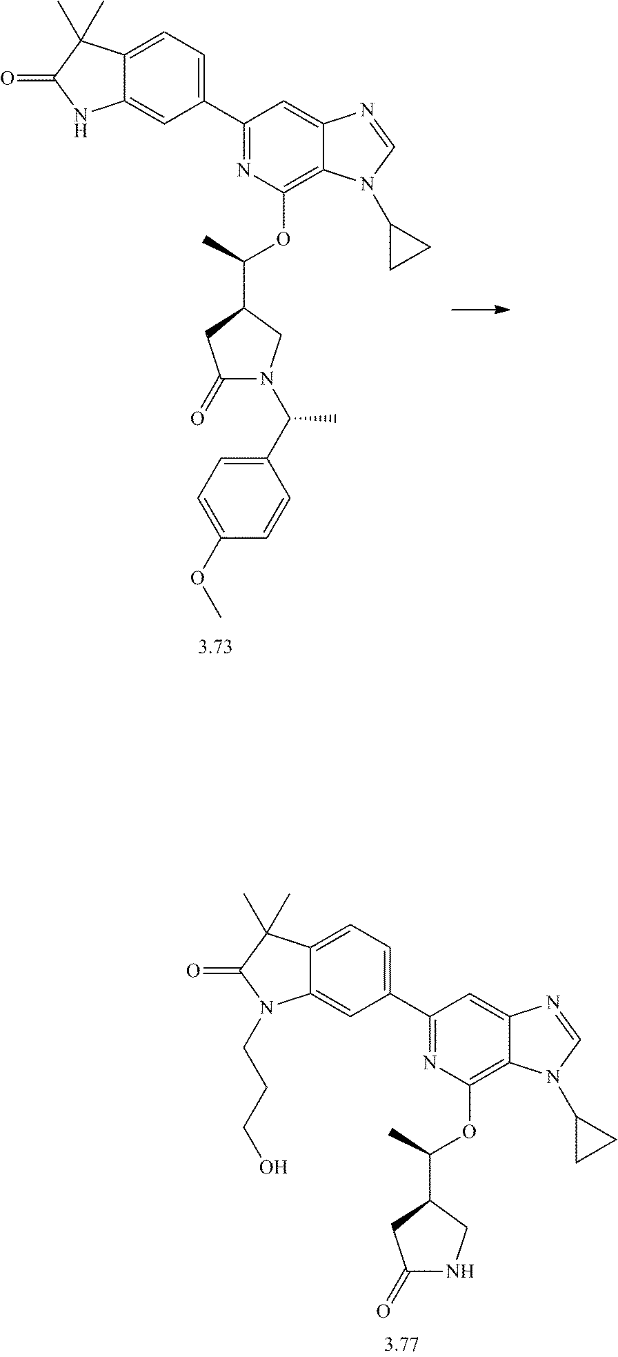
C1(C2=NC(OC(C3CC(=O)N(C(C4=CC=C(OC)C=C4)C)C3)C)=C3C(=C2)N=CN3C2CC2)=CC=C2C(=C1)NC(=O)C2(C)C.N1=C(C2=CC=C3C(=C2)N(CCCO)C(=O)C3(C)C)C=C2C(=C1OC(C1CC(=O)NC1)C)N(C1CC1)C=N2
